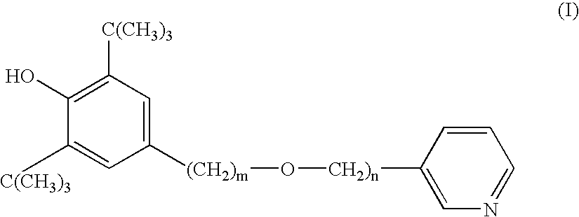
C1([(CH2)m]O[CH2)n]C2=CN=CC=C2)=CC([C(CH3)3])=C(O)C([C(CH3)3])=C1
